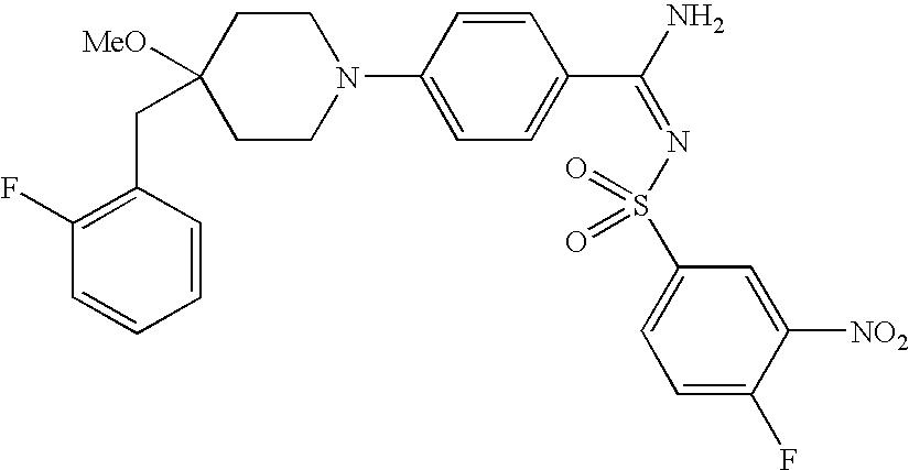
C1CN(C2=CC=C(C(N)=NS(C3=CC=C(F)C([NO2])=C3)(=O)=O)C=C2)CCC1([MeO])CC1=C(F)C=CC=C1
